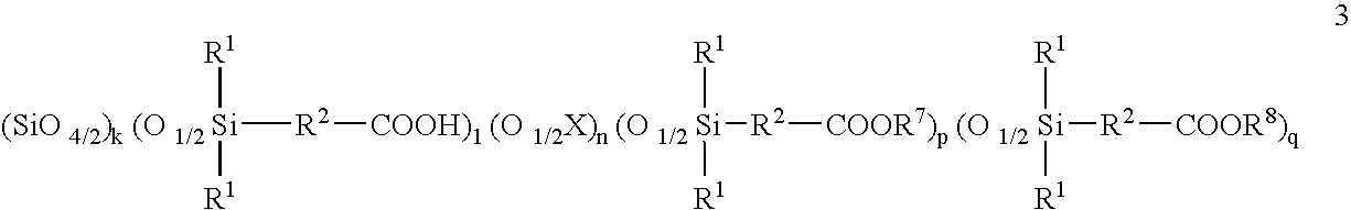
[(SiO 4/2)k (O 1/2 Si]([R2][COOH)1 (O 1/2X)n (O 1/2 Si]([R1])([R1])[R2][COOR7)p (O 1/2 Si]([R1])([R1])[R2][COOR8)q])([R1])[R1]
